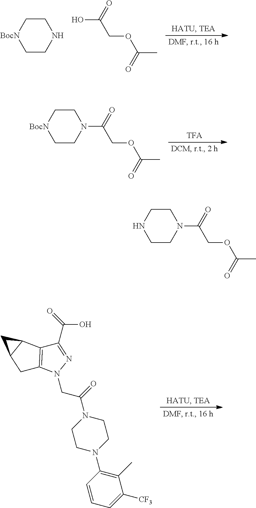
C1CNCC[BocN]1.OC(=O)COC(C)=O.C1CN(C(=O)COC(C)=O)CC[BocN]1.C1CN(C2=C(C)C([CF3])=CC=C2)CCN1C(=O)CN1N=C(C(=O)O)C2=C1CC1C2C1.C1CN(C(=O)COC(C)=O)CCN1
